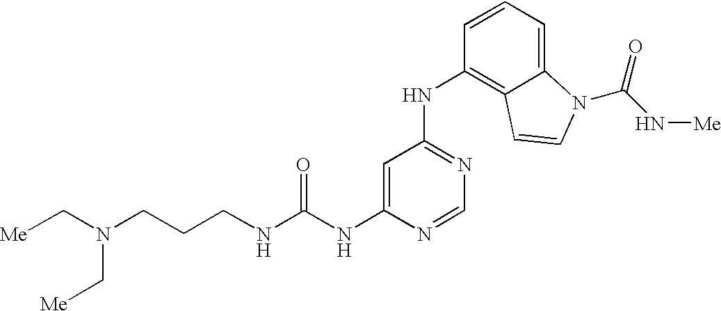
N(CCCN(C[Me])C[Me])C(NC1=CC(NC2=C3C(=CC=C2)N(C(=O)N[Me])C=C3)=NC=N1)=O
